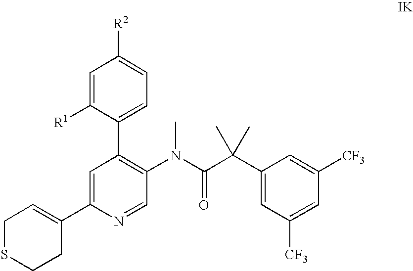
[R2]C1=CC=C(C2=C(N(C(C(C3=CC([CF3])=CC([CF3])=C3)(C)C)=O)C)C=NC(C3=CCSCC3)=C2)C([R1])=C1
